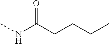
CNC(CCCC)=O
